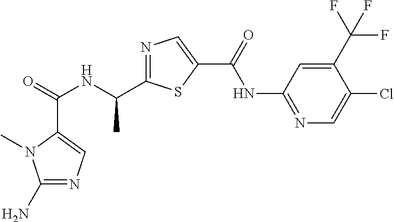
C(=O)(NC(C1=NC=C(C(NC2=NC=C(Cl)C(C(F)(F)F)=C2)=O)S1)C)C1=CN=C(N)N1C
